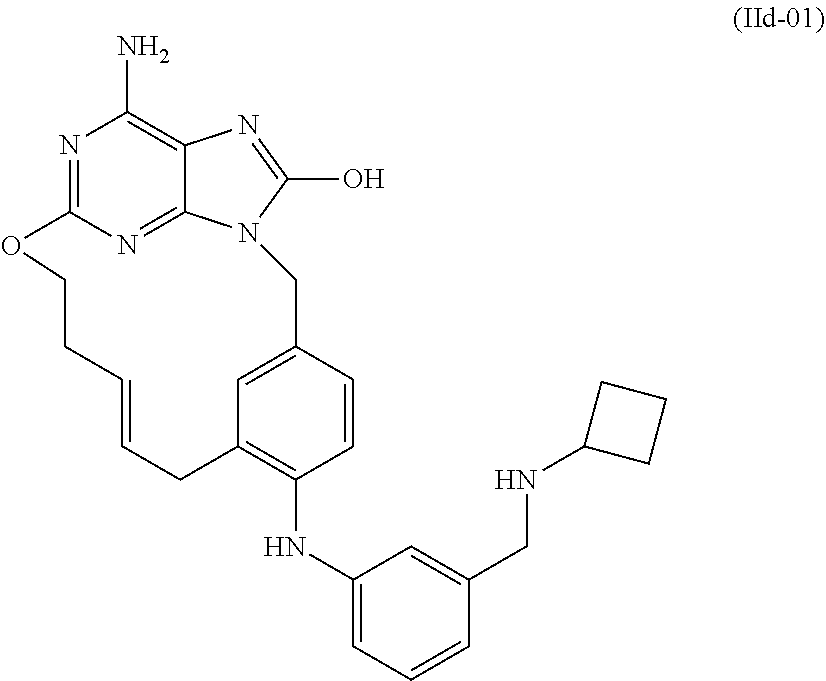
N1=C2N=C3C(=C1N)N=C(O)N3CC1=CC(=C(NC3=CC=CC(CNC4CCC4)=C3)C=C1)CC=CCCO2
